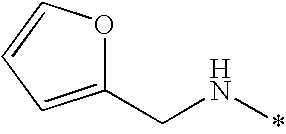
C1(CN*)=CC=CO1
